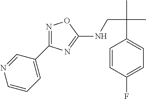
C(C1=CC=C(F)C=C1)(C)(C)CNC1=NC(C2=CC=CN=C2)=NO1
